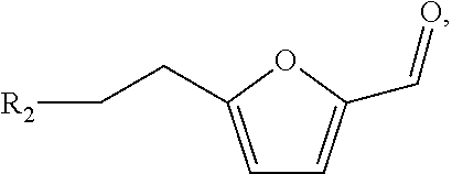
C1=C(CC[R2])OC(C=O)=C1
